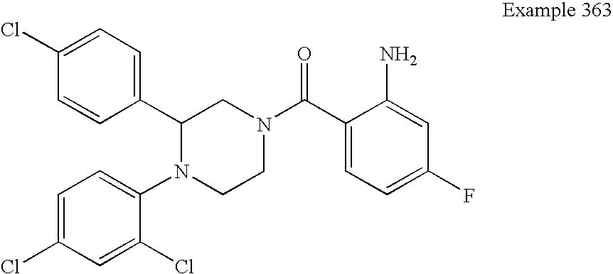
C1=CC(C2N(C3=CC=C(Cl)C=C3Cl)CCN(C(C3=CC=C(F)C=C3N)=O)C2)=CC=C1Cl
